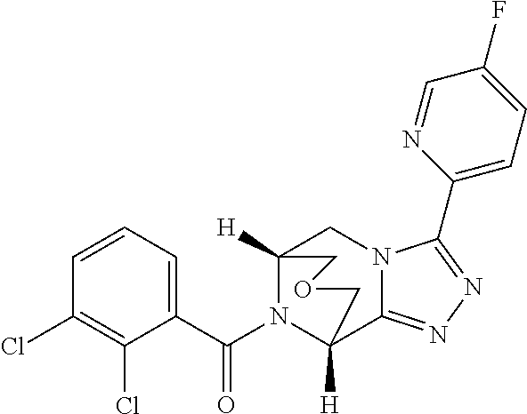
C1=CC=C(C(N2C3([H])C4=NN=C(C5=CC=C(F)C=N5)N4CC2([H])COC3)=O)C(Cl)=C1Cl
